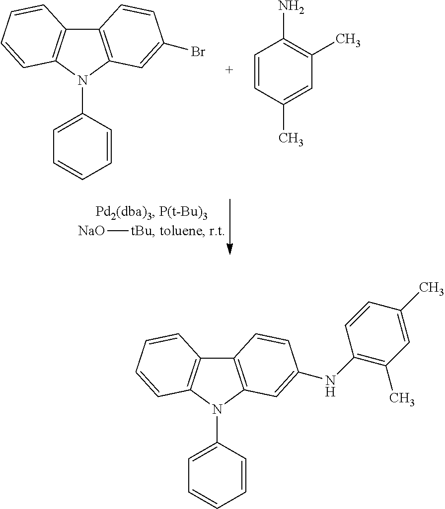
[NaO][tBu].C12=C(N(C3=CC=CC=C3)C3=C1C=CC=C3)C=C(Br)C=C2.C1=CC(C)=CC(C)=C1N.C12=C(N(C3=CC=CC=C3)C3=C1C=CC=C3)C=C(NC1=C(C)C=C(C)C=C1)C=C2
